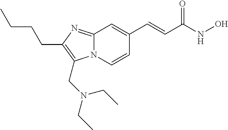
N12C(=NC(CCCC)=C1CN(CC)CC)C=C(C=CC(NO)=O)C=C2
